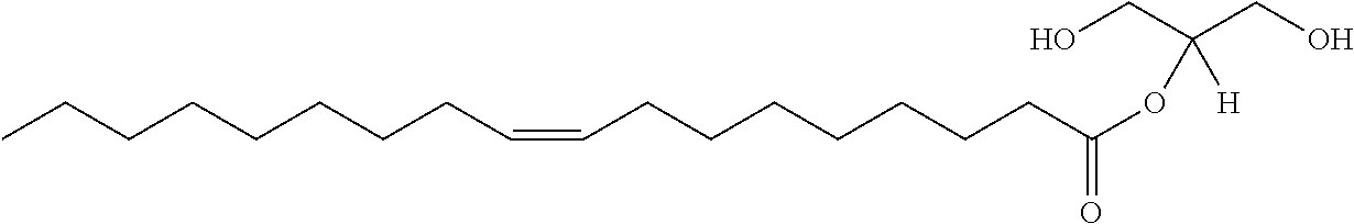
CCCCCCCCC=CCCCCCCCC(OC([H])(CO)CO)=O
